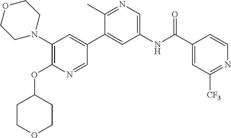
C1(N2CCOCC2)=C(OC2CCOCC2)N=CC(C2=CC(NC(C3=CC([CF3])=NC=C3)=O)=CN=C2C)=C1
